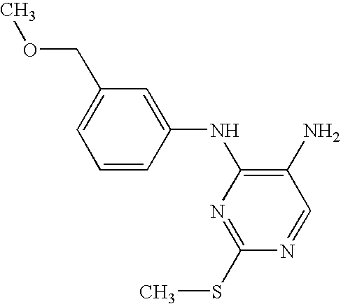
C1=CC=C(COC)C=C1NC1=C(N)C=NC(SC)=N1
